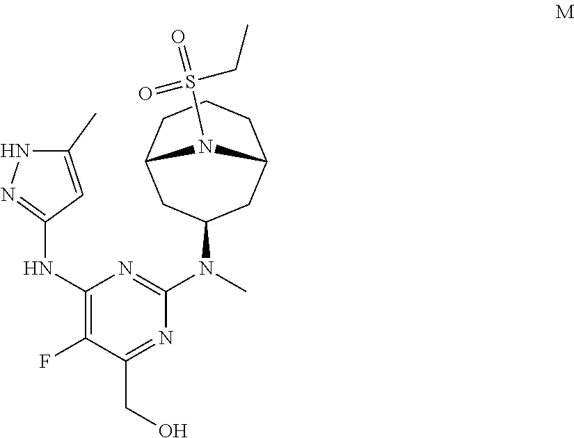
N(C1=NNC(C)=C1)C1=C(F)C(CO)=NC(N(C)C2CC3CCCC(C2)N3S(=O)(CC)=O)=N1
